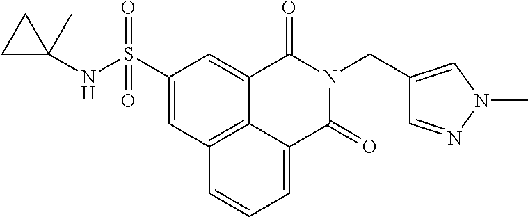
C(N1C(=O)C2=CC=CC3=C2C(=CC(S(=O)(=O)NC2(C)CC2)=C3)C1=O)C1=CN(C)N=C1
